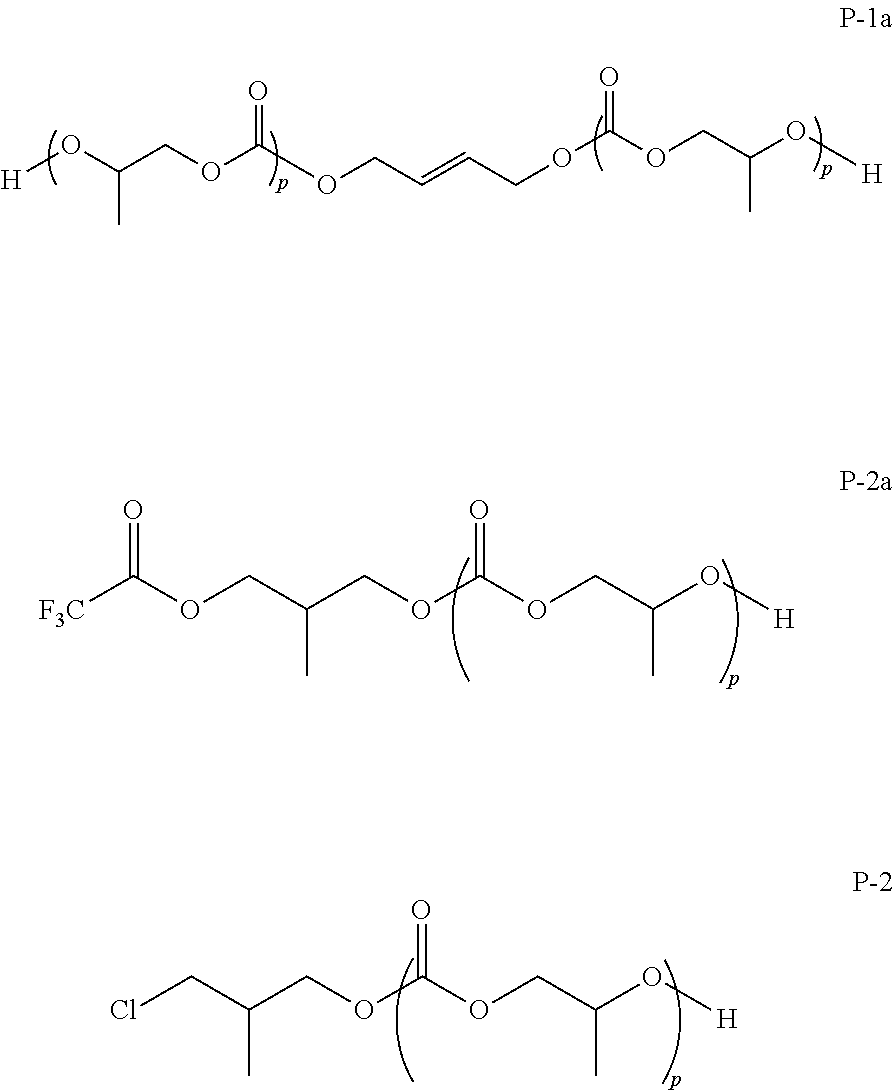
[F3C]C(OCC(COC(OCC(O[H])C)=O)C)=O.ClCC(COC(OCC(O[H])C)=O)C.O(CC=CCOC(OCC(O[H])C)=O)C(OCC(O[H])C)=O
